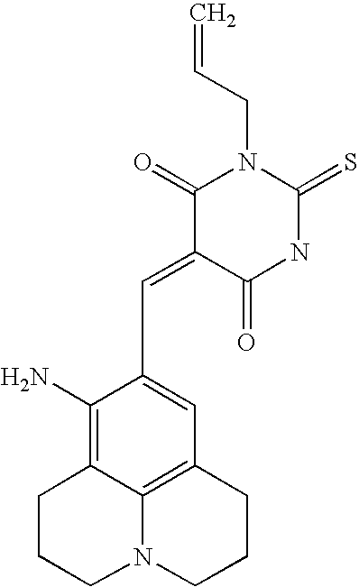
C=CCN1C(=O)C(=CC2=CC3=C4C(=C2N)CCCN4CCC3)C(=O)NC1=S
